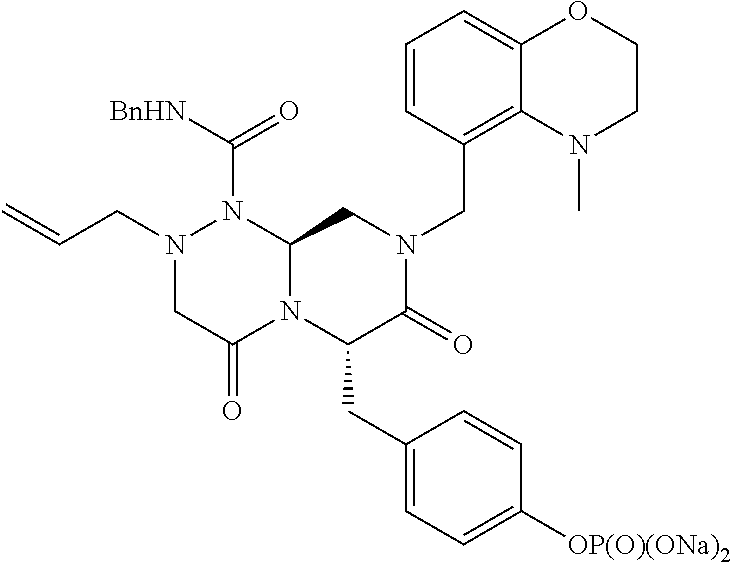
N1(CC=C)CC(=O)N2C(N1C([BnHN])=O)CN(CC1=C3C(=CC=C1)OCCN3C)C(=O)C2CC1=CC=C([OP(O)(ONa)2])C=C1
